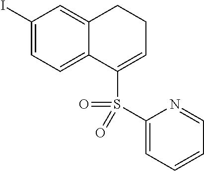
C1(I)=CC=C2C(=C1)CCC=C2S(=O)(C1=CC=CC=N1)=O
